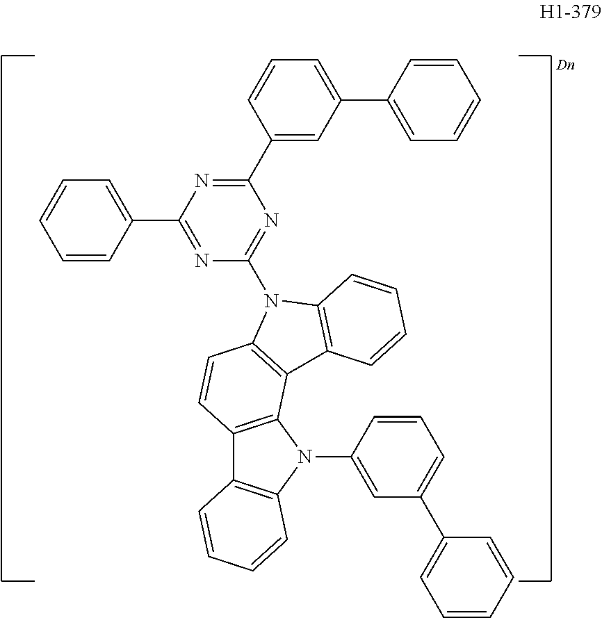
C12=C(N(C3=CC(C4=CC=CC=C4)=CC=C3)C3=C1C=CC=C3)C1=C(C=C2)N(C2=NC(C3=CC(C4=CC=CC=C4)=CC=C3)=NC(C3=CC=CC=C3)=N2)C2=C1C=CC=C2
